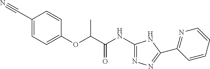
C(C(NC1=NN=C(C2=NC=CC=C2)N1)=O)(OC1=CC=C(C#N)C=C1)C
